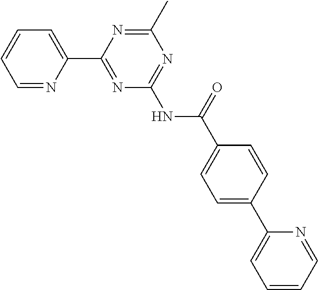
C1=NC(C2=NC(NC(C3=CC=C(C4=CC=CC=N4)C=C3)=O)=NC(C)=N2)=CC=C1
